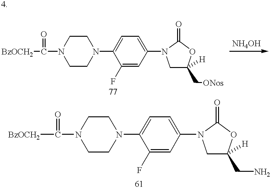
C1CN(C2=CC=C(N3CC([H])(C[ONos])OC3=O)C=C2F)CCN1C(=O)[BzOCH2].C1CN(C2=CC=C(N3CC([H])(CN)OC3=O)C=C2F)CCN1C(=O)[BzOCH2]
